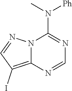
N1=CN=C(N(C)[Ph])N2C1=C(I)C=N2
